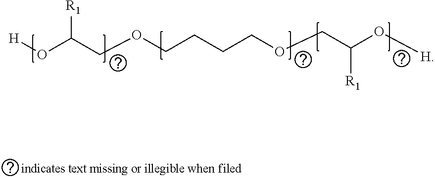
[H]OC(COCCCCOCC(O[H])[R1])[R1]
